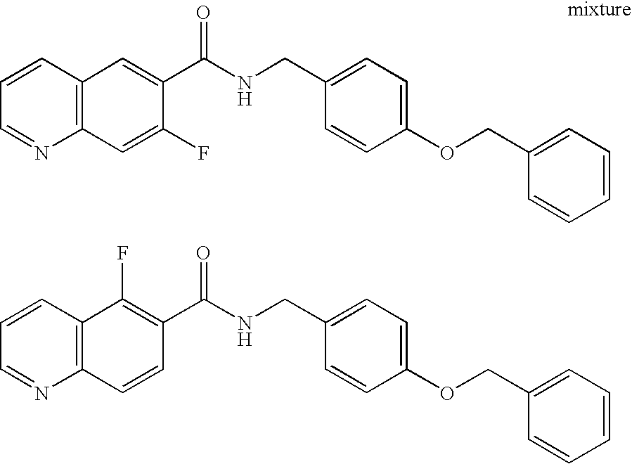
C1=CC=NC2=C1C=C(C(NCC1=CC=C(OCC3=CC=CC=C3)C=C1)=O)C(F)=C2.C1=CC=NC2=C1C(F)=C(C(NCC1=CC=C(OCC3=CC=CC=C3)C=C1)=O)C=C2
